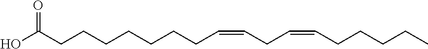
OC(CCCCCCCC=CCC=CCCCCC)=O
